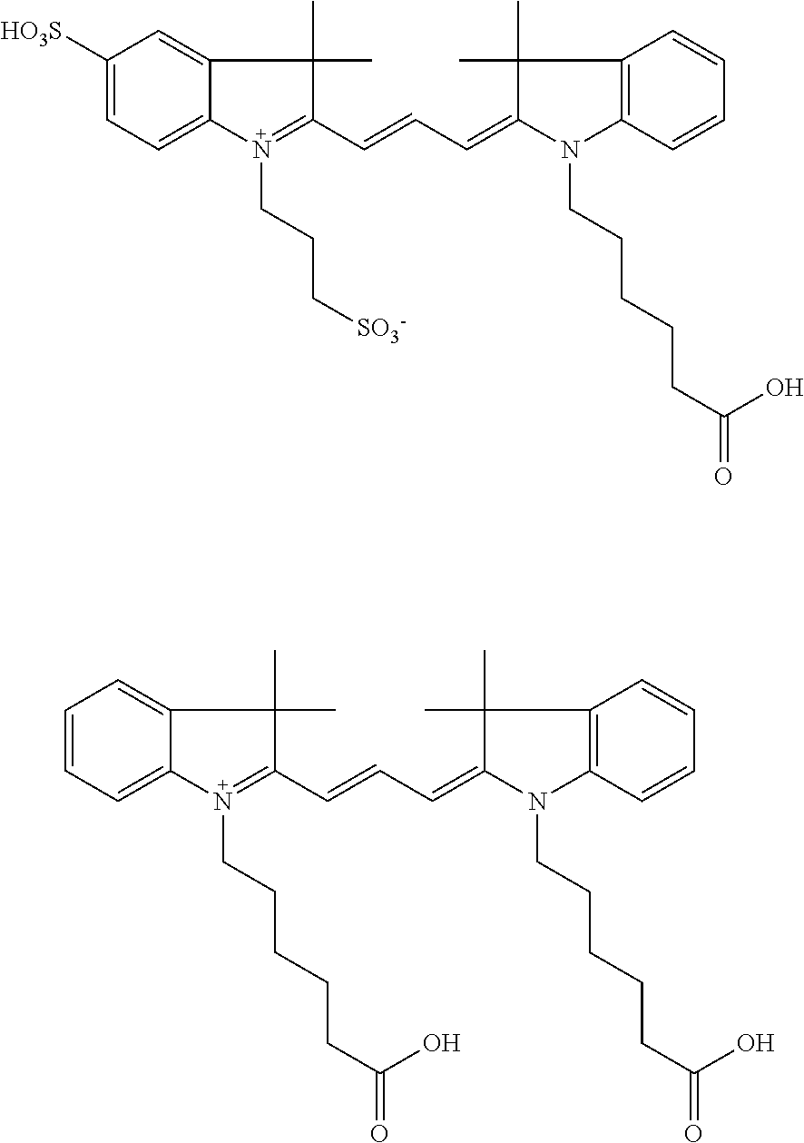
C1([HO3S])=CC=C2C(=C1)C(C)(C)C(C=CC=C1C(C)(C)C3=C(C=CC=C3)N1CCCCCC(=O)O)=N2CCC[SO3-].C1=CC=C2C(=C1)C(C)(C)C(C=CC=C1C(C)(C)C3=C(C=CC=C3)N1CCCCCC(=O)O)=N2CCCCCC(=O)O
